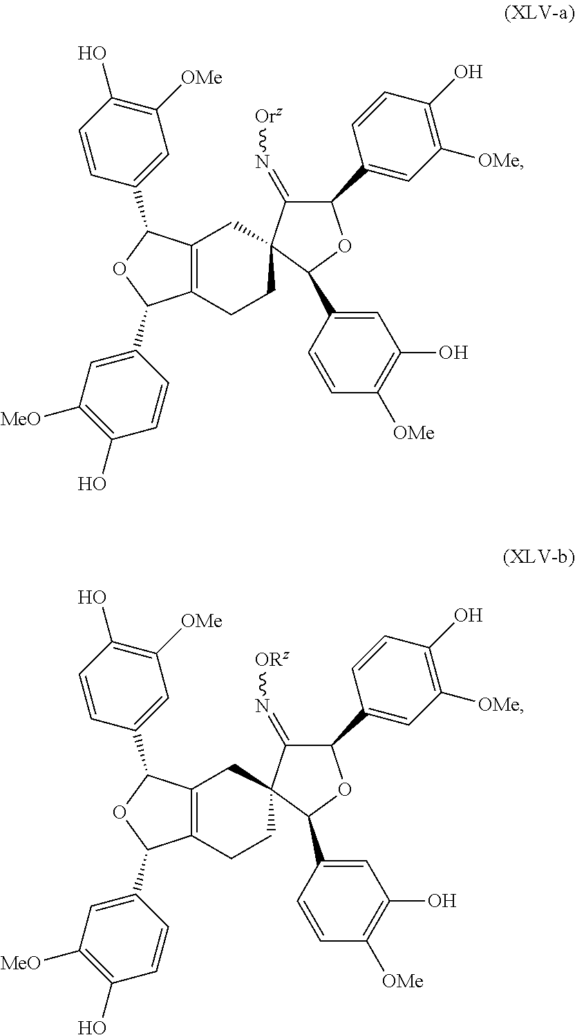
C12=C(CCC3(C1)C(=N[Orz])C(C1=CC([OMe])=C(O)C=C1)OC3C1=CC(O)=C([OMe])C=C1)C(C1=CC([MeO])=C(O)C=C1)OC2C1=CC([OMe])=C(O)C=C1.C12=C(CCC3(C1)C(=N[ORz])C(C1=CC([OMe])=C(O)C=C1)OC3C1=CC(O)=C([OMe])C=C1)C(C1=CC([MeO])=C(O)C=C1)OC2C1=CC([OMe])=C(O)C=C1
